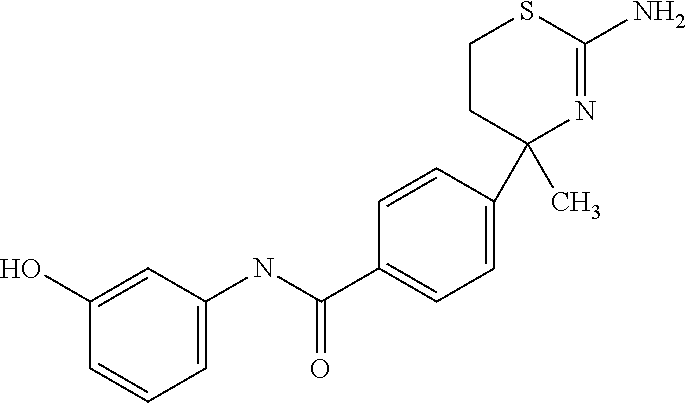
C1=CC(C2(C)N=C(N)SCC2)=CC=C1C(NC1=CC=CC(O)=C1)=O
